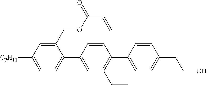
C1(COC(C=C)=O)=CC([C5H11])=CC=C1C1=CC(CC)=C(C2=CC=C(CCO)C=C2)C=C1
